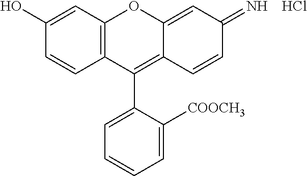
C1(O)=CC2=C(C=C1)C(C1=CC=CC=C1[COOCH3])=C1C(=CC(=N)C=C1)O2.Cl
